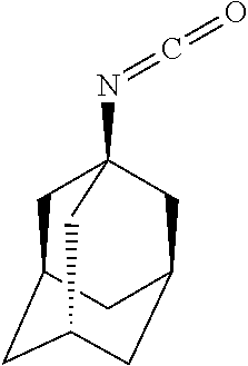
C1C2CC3CC(CC1(N=C=O)C3)C2
